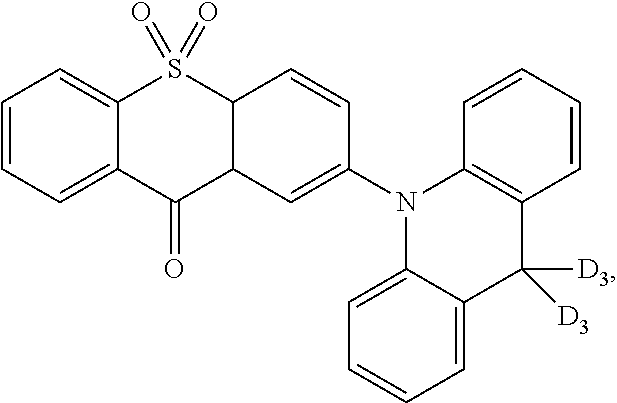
C1=CC=C2C(=C1)S(=O)(=O)C1C(C2=O)C=C(N2C3=C(C=CC=C3)C([D3])([D3])C3=CC=CC=C23)C=C1
